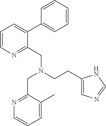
C1=CN=C(CN(CCC2=CN=CN2)CC2=NC=CC=C2C)C(C2=CC=CC=C2)=C1
